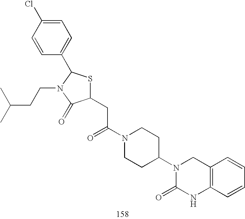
C1(CC(N2CCC(N3C(=O)NC4=C(C3)C=CC=C4)CC2)=O)SC(C2=CC=C(Cl)C=C2)N(CCC(C)C)C1=O
